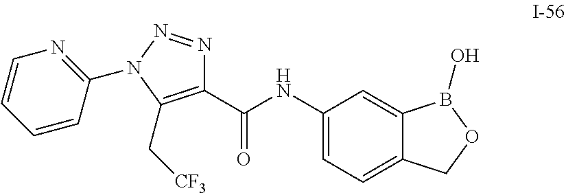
C1(C(NC2=CC=C3C(=C2)B(O)OC3)=O)=C(C[CF3])N(C2=NC=CC=C2)N=N1
